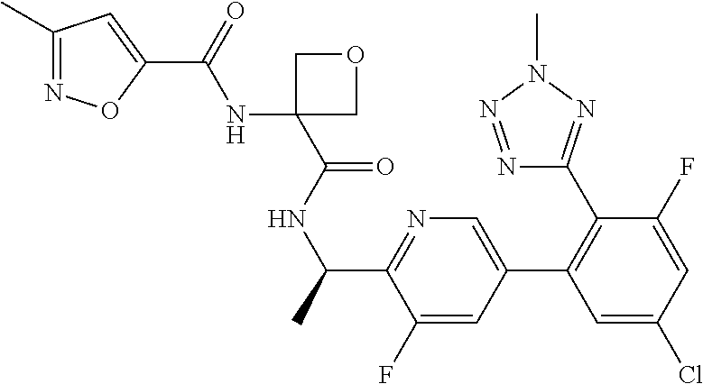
C1(C)=NOC(C(=O)NC2(C(NC(C3=NC=C(C4=C(C5=NN(C)N=N5)C(F)=CC(Cl)=C4)C=C3F)C)=O)COC2)=C1
